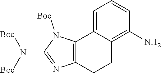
C12=CC=CC(N)=C1CCC1=C2N([Boc])C(N([Boc])[Boc])=N1
